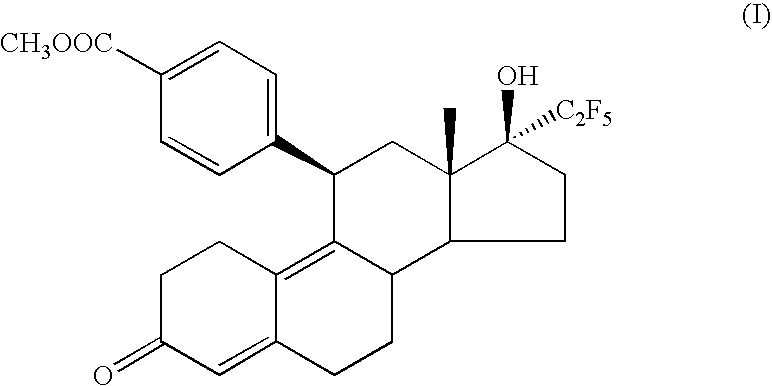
C1=C([CH3OOC])C=CC(C2C3=C4C(=CC(=O)CC4)CCC3C3C(C)(C2)C(O)([C2F5])CC3)=C1
